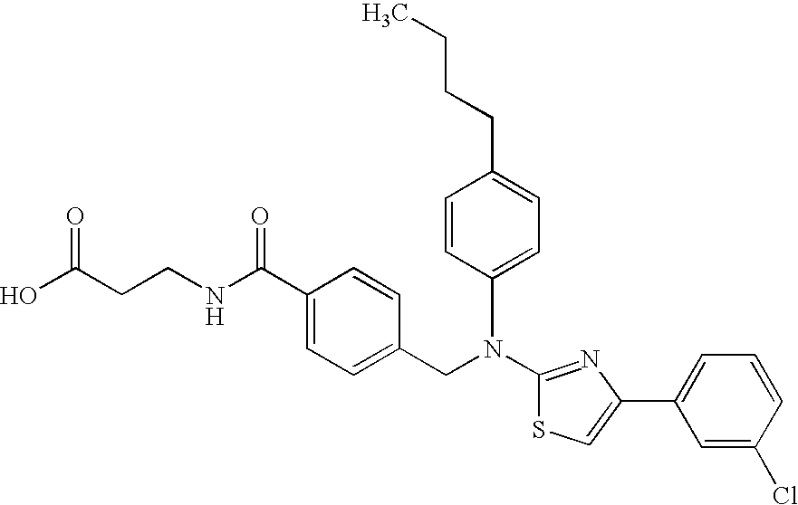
N(C1=NC(C2=CC=CC(Cl)=C2)=CS1)(CC1=CC=C(C(NCCC(O)=O)=O)C=C1)C1=CC=C(CCCC)C=C1
